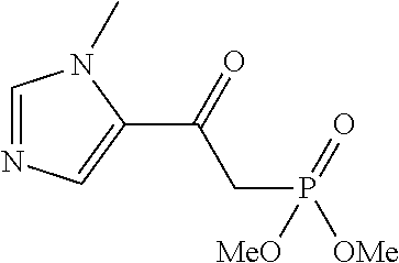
C1(C(=O)CP([OMe])(=O)[MeO])=CN=CN1C
